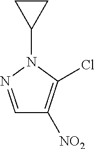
C1=NN(C2CC2)C(Cl)=C1[NO2]
